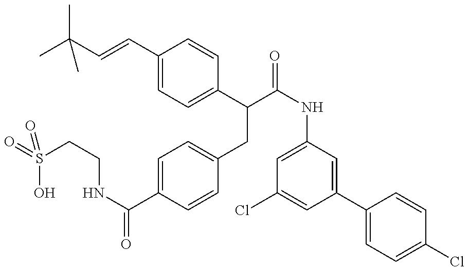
O=S(CCNC(=O)C1=CC=C(CC(C(=O)NC2=CC(Cl)=CC(C3=CC=C(Cl)C=C3)=C2)C2=CC=C(C=CC(C)(C)C)C=C2)C=C1)(O)=O
